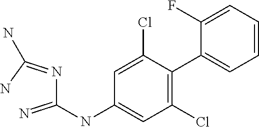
C(N=C(N)N)(=N)NC1=CC(Cl)=C(C2=CC=CC=C2F)C(Cl)=C1
